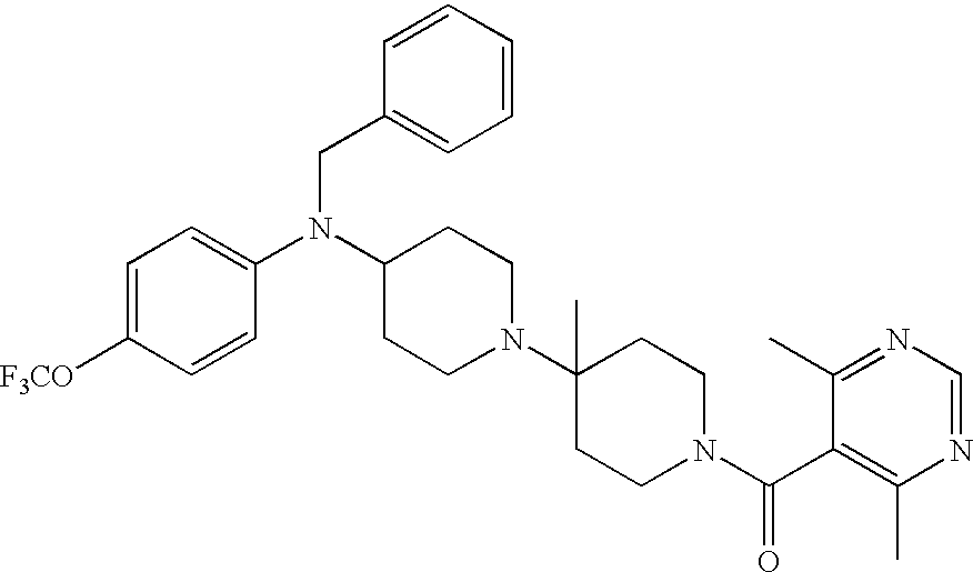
C1=CC=CC(CN(C2CCN(C3(C)CCN(C(C4=C(C)N=CN=C4C)=O)CC3)CC2)C2=CC=C([F3CO])C=C2)=C1
